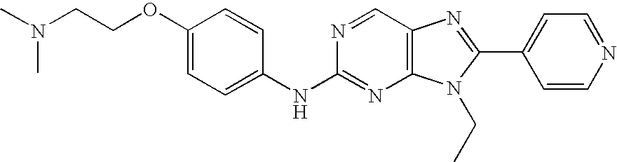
N(C1=NC2=C(C=N1)N=C(C1=CC=NC=C1)N2CC)C1=CC=C(OCCN(C)C)C=C1
